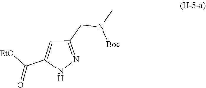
N1=C(CN(C)[Boc])C=C(C([EtO])=O)N1
